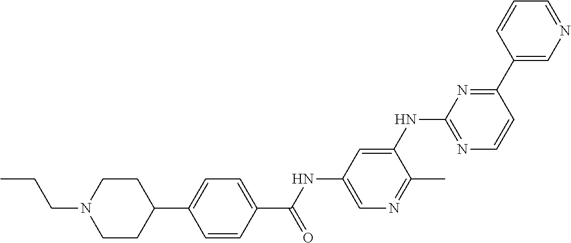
C1=CC(C(NC2=CN=C(C)C(NC3=NC=CC(C4=CN=CC=C4)=N3)=C2)=O)=CC=C1C1CCN(CCC)CC1
